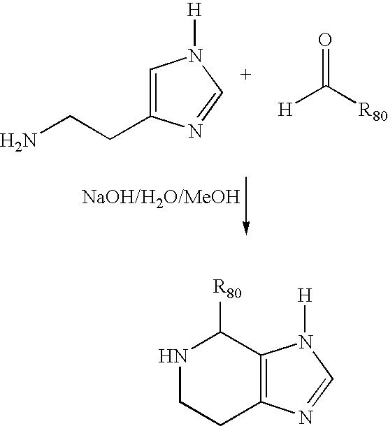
C1=C(CCN)N=CN1[H].[H]C([R80])=O.N1CCC2=C(C1[R80])N([H])C=N2
